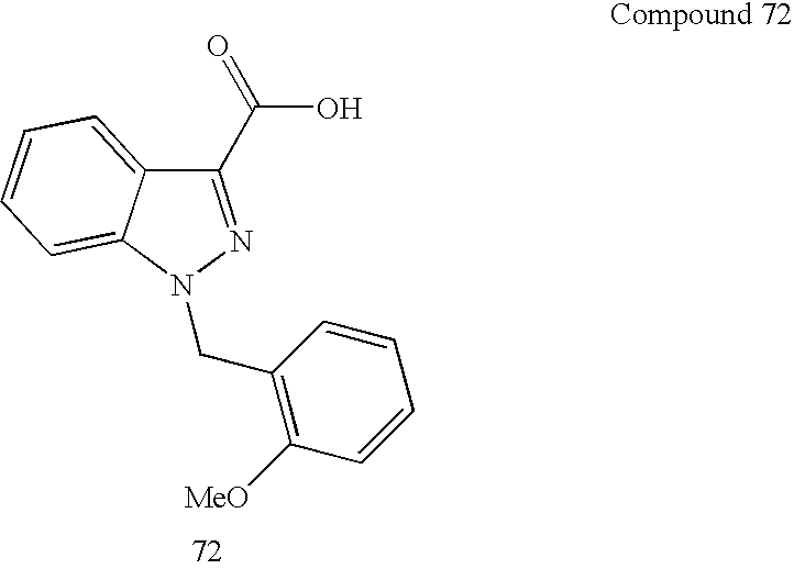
C1(C(=O)O)=NN(CC2=C([MeO])C=CC=C2)C2=CC=CC=C12
